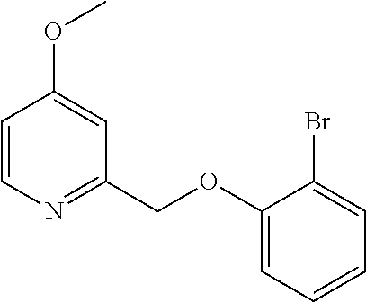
C1(OCC2=NC=CC(OC)=C2)=CC=CC=C1Br
